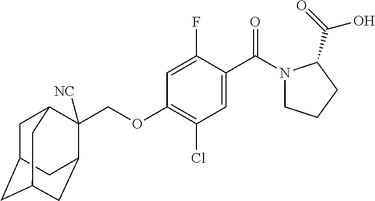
C(OC1=C(Cl)C=C(C(=O)N2CCCC2C(O)=O)C(F)=C1)C1([NC])C2CC3CC(CC1C3)C2
